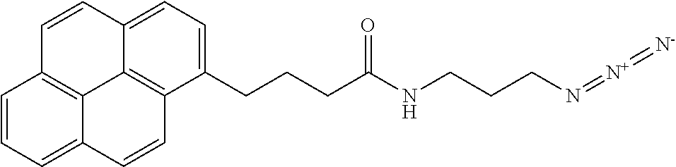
C1=CC2=CC=C(CCCC(=O)NCCCN=[N+]=[N-])C3=C2C2=C1C=CC=C2C=C3
